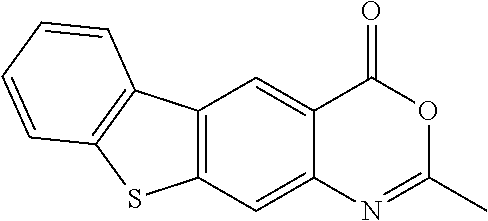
C12=CC3=C(C=C1N=C(C)OC2=O)SC1=C3C=CC=C1
